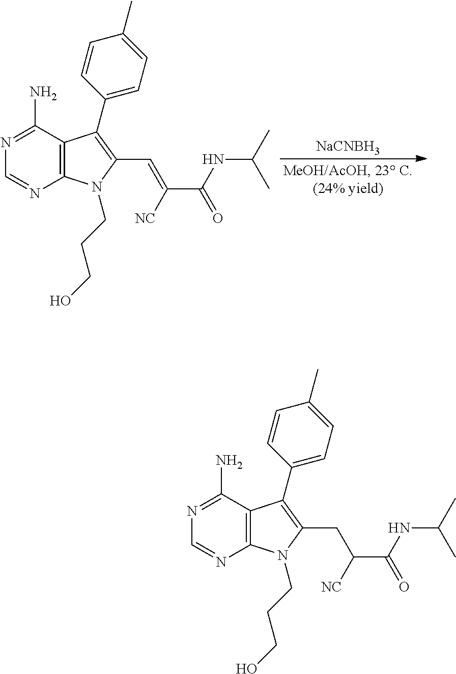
N1=C(N)C2=C(N=C1)N(CCCO)C(CC(C(NC(C)C)=O)[NC])=C2C1=CC=C(C)C=C1.N1=C(N)C2=C(N=C1)N(CCCO)C(C=C(C(NC(C)C)=O)[NC])=C2C1=CC=C(C)C=C1.[NaCNBH3]
